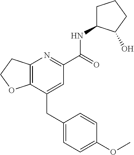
C12=C(CCO1)N=C(C(NC1CCCC1O)=O)C=C2CC1=CC=C(OC)C=C1
